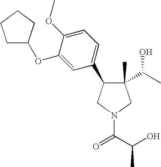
C1(C)(C(C)O)C(C2=CC=C(OC)C(OC3CCCC3)=C2)CN(C(C(O)C)=O)C1
